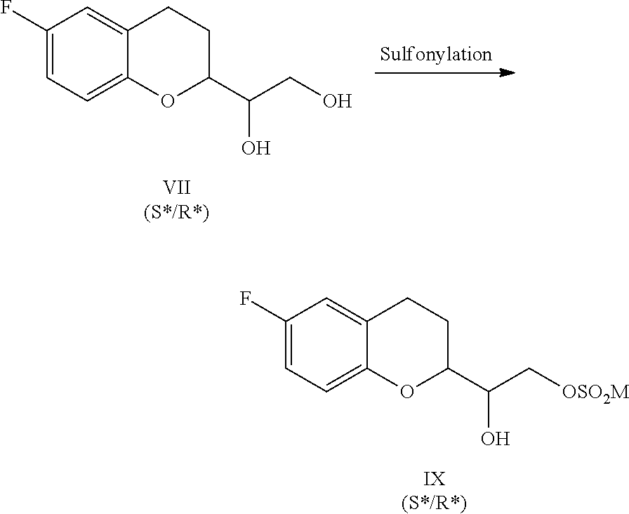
C1(F)=CC=C2C(=C1)CCC(C(CO)O)O2.[VII(S*/R*)].C1(F)=CC=C2C(=C1)CCC(C(C[OSO2M])O)O2.[IX(S*/R*)]
